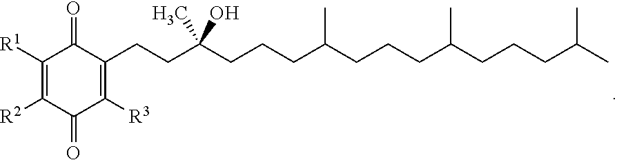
C1(CCC(CCCC(CCCC(CCCC(C)C)C)C)(C)O)=C([R3])C(=O)C([R2])=C([R1])C1=O
